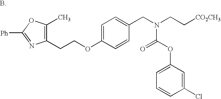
C1=C(OCCC2=C(C)OC([Ph])=N2)C=CC(CN(C(=O)OC2=CC=CC(Cl)=C2)CC[CO2CH3])=C1
